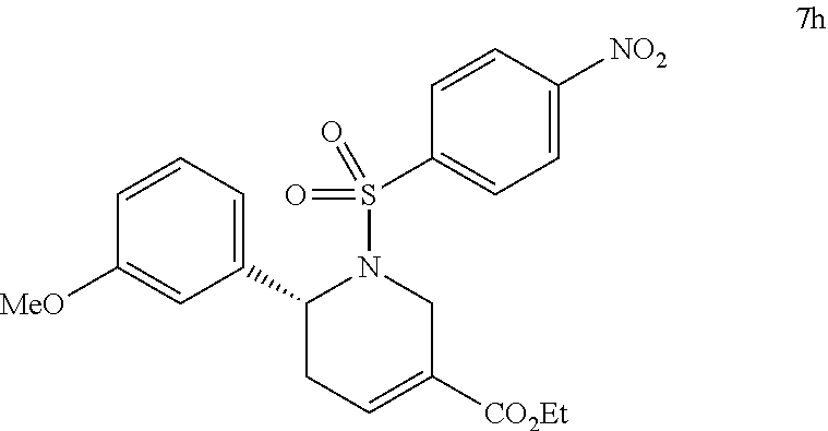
C1=CC=C(C2CC=C([CO2Et])CN2S(=O)(=O)C2=CC=C([NO2])C=C2)C=C1[MeO]
